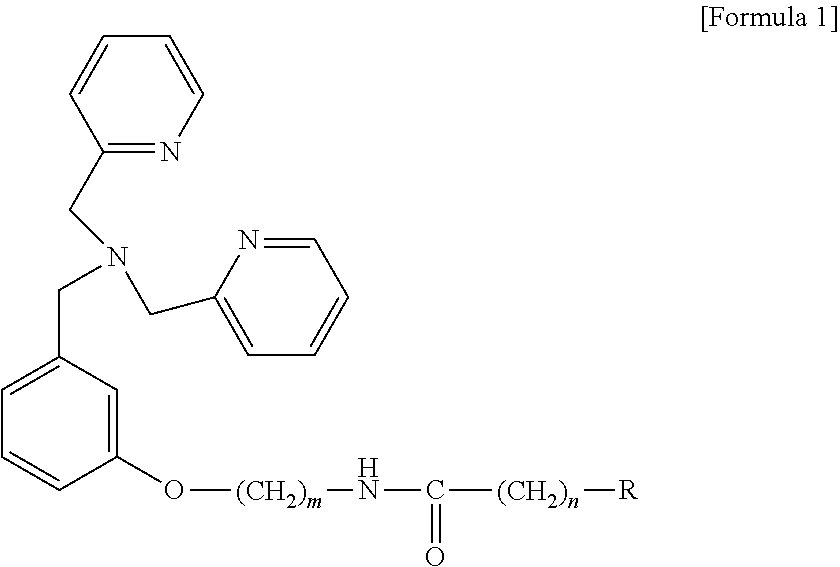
C1=C(CN(CC2=CC=CC=N2)CC2=NC=CC=C2)C=C(O[(CH2)m]NC([(CH2)n][R])=O)C=C1
